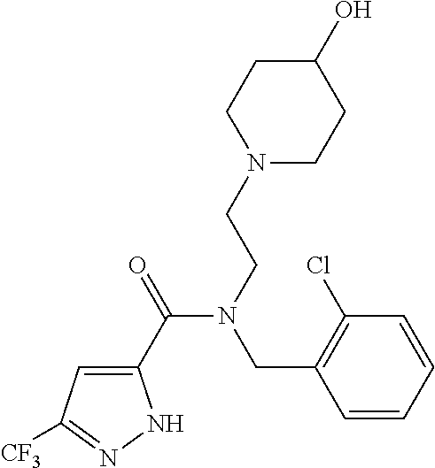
C1(C(=O)N(CCN2CCC(O)CC2)CC2=C(Cl)C=CC=C2)=CC([CF3])=NN1
